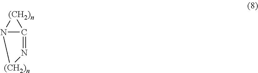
N12C(=N[(CH2)n]1)[(CH2)n]2
